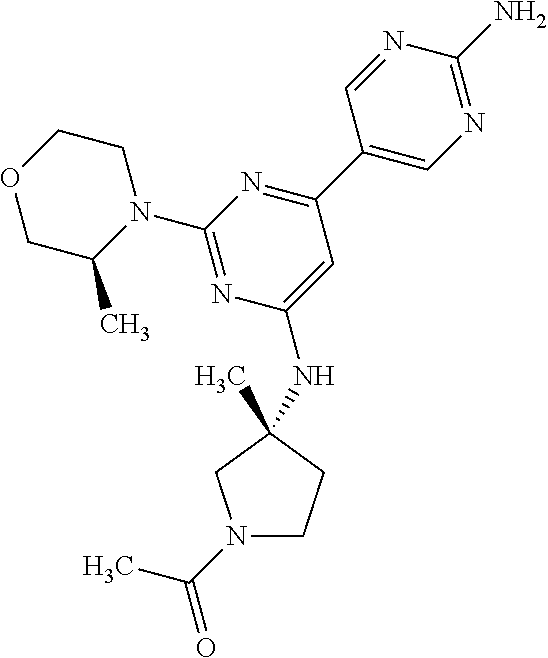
C1(N2CCOCC2C)=NC(NC2(C)CCN(C(C)=O)C2)=CC(C2=CN=C(N)N=C2)=N1
